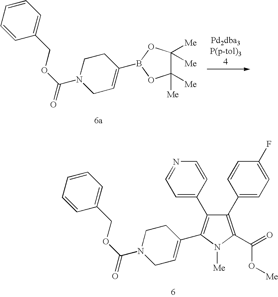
C1(C2=CC=C(F)C=C2)=C(C(=O)O[Me])N([Me])C(C2=CCN(C(OCC3=CC=CC=C3)=O)CC2)=C1C1=CC=NC=C1.C1([Me])([Me])C([Me])([Me])OB(C2=CCN(C(OCC3=CC=CC=C3)=O)CC2)O1
